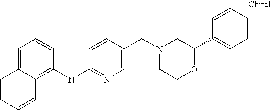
C1=C2C(=C(NC3=NC=C(CN4CCOC(C5=CC=CC=C5)C4)C=C3)C=C1)C=CC=C2
